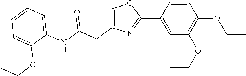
C1(C2=CC(OCC)=C(OCC)C=C2)=NC(CC(NC2=CC=CC=C2OCC)=O)=CO1
